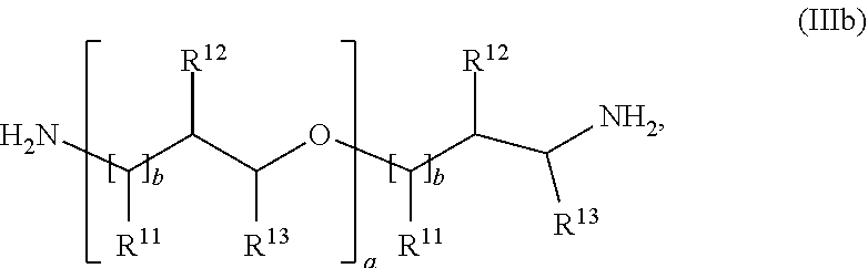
NC(C(C(OC(C(C([NH2])[R13])[R12])[R11])[R13])[R12])[R11]
